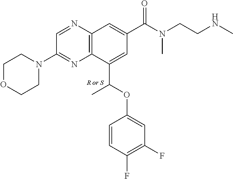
C12=C(C(C(OC3=CC(F)=C(F)C=C3)C)=CC(C(N(CCNC)C)=O)=C1)N=C(N1CCOCC1)C=N2
